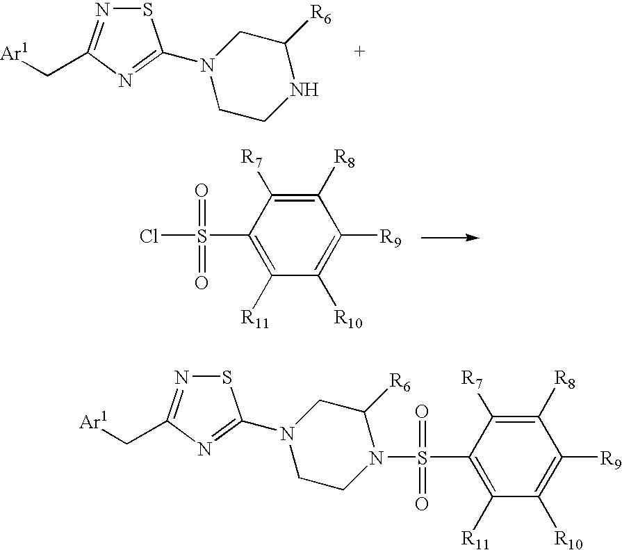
S1N=C(C[Ar1])N=C1N1CCNC([R6])C1.C1([R10])=C([R9])C([R8])=C([R7])C(S(Cl)(=O)=O)=C1[R11].S1N=C(C[Ar1])N=C1N1CCN(S(C2=C([R11])C([R10])=C([R9])C([R8])=C2[R7])(=O)=O)C([R6])C1
